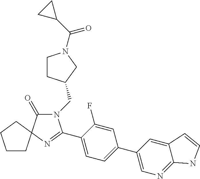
N1(CC2CCN(C(C3CC3)=O)C2)C(=O)C2(N=C1C1=CC=C(C3=CN=C4C(=C3)C=CN4)C=C1F)CCCC2
